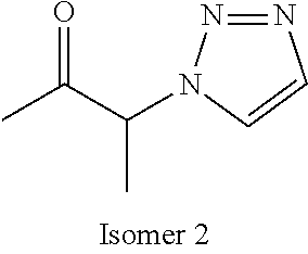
CC(C(N1C=CN=N1)C)=O
